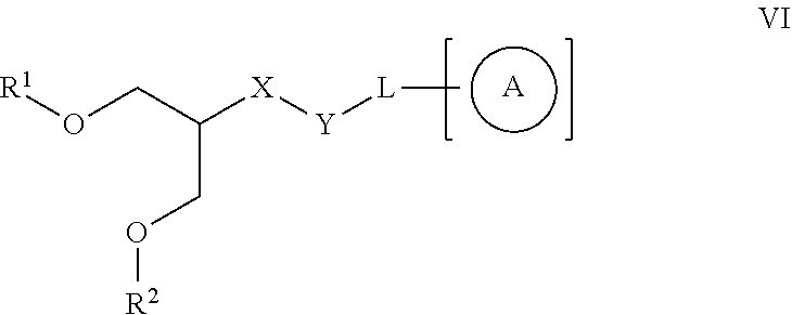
[R1]OCC([X][Y][L]C)CO[R2].[A]
